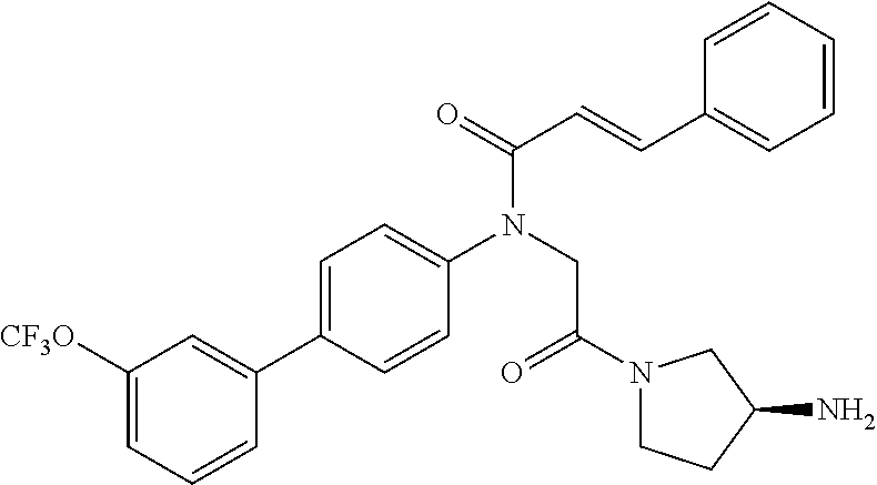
C1=CC=CC=C1C=CC(N(CC(N1CCC(N)C1)=O)C1=CC=C(C2=CC([CF3O])=CC=C2)C=C1)=O
